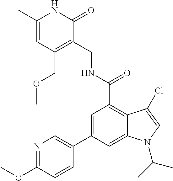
C1=C(C)NC(=O)C(CNC(C2=C3C(=CC(C4=CN=C(OC)C=C4)=C2)N(C(C)C)C=C3Cl)=O)=C1COC
